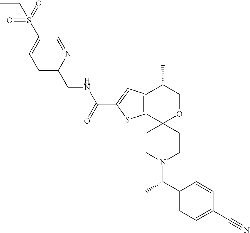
C12=C(C3(OCC1C)CCN(C(C1=CC=C(C#N)C=C1)C)CC3)SC(C(=O)NCC1=CC=C(S(=O)(=O)CC)C=N1)=C2
